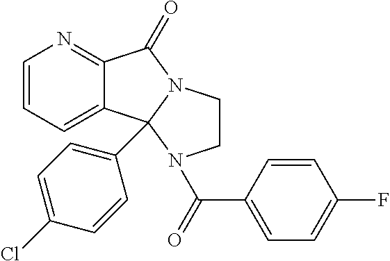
C1=CC=C2C(=N1)C(=O)N1CCN(C(C3=CC=C(F)C=C3)=O)C21C1=CC=C(Cl)C=C1
